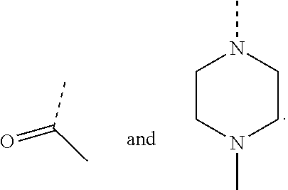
O=C(C)C.C1CN(C)CCN1C
